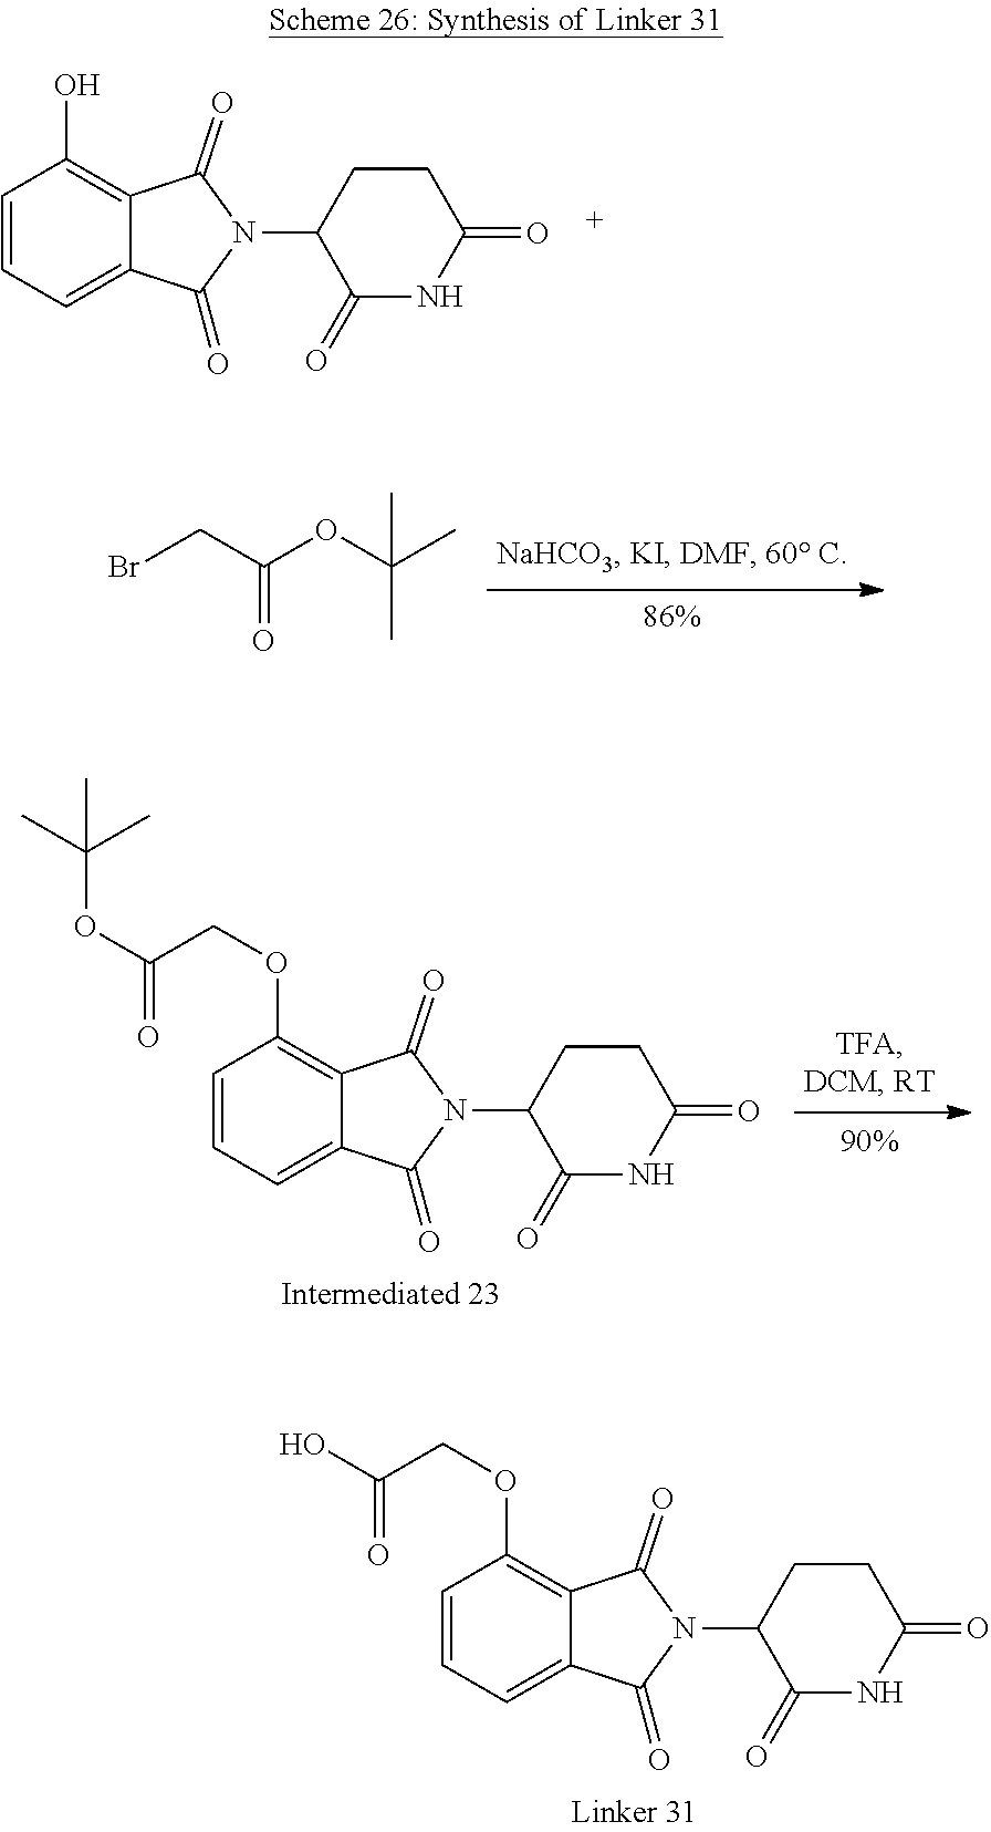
C1(O)=C2C(=O)N(C3C(=O)NC(=O)CC3)C(=O)C2=CC=C1.BrCC(OC(C)(C)C)=O.C1(OCC(=O)OC(C)(C)C)=C2C(=O)N(C3C(=O)NC(=O)CC3)C(=O)C2=CC=C1.C1(OCC(=O)O)=C2C(=O)N(C3C(=O)NC(=O)CC3)C(=O)C2=CC=C1
